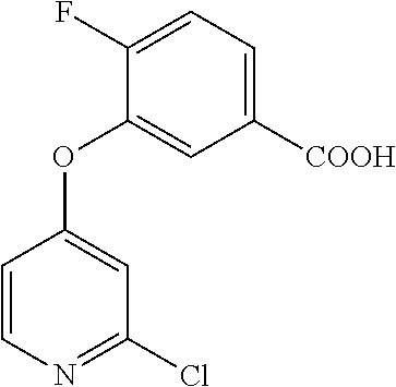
C1([COOH])=CC=C(F)C(OC2=CC(Cl)=NC=C2)=C1
